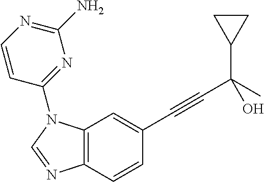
C12=C(N(C3=NC(N)=NC=C3)C=N1)C=C(C#CC(C1CC1)(C)O)C=C2
